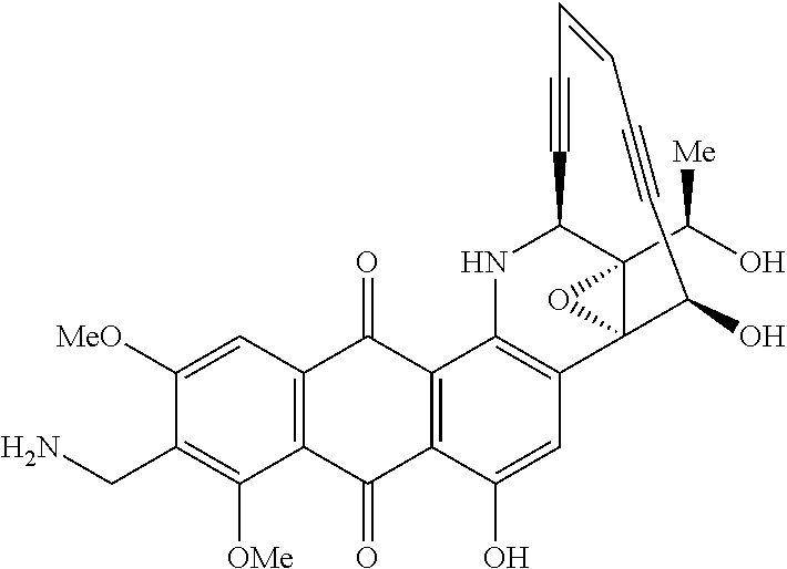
C12=C(C=C([MeO])C(CN)=C1[OMe])C(=O)C1=C(C2=O)C(O)=CC2=C1NC1C3(C(O)[Me])C2(O3)C(O)C#CC=CC#C1
